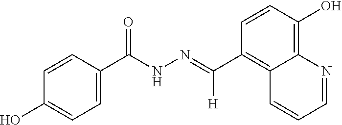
C12=C(O)C=CC(C(=NNC(C3=CC=C(O)C=C3)=O)[H])=C1C=CC=N2
